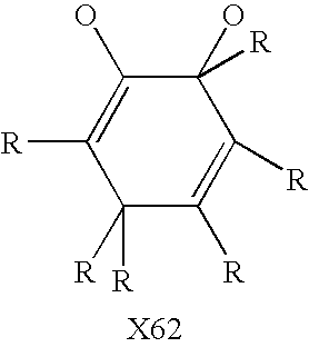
C1([R])=C([R])C(O)([R])C(O)=C([R])C1([R])[R]
